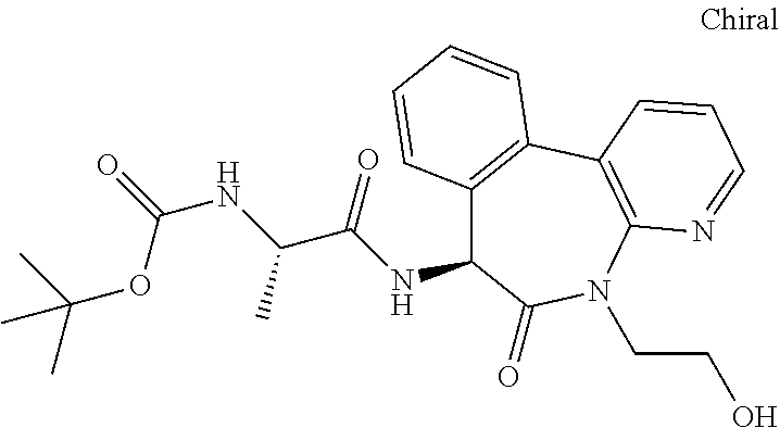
C12=C(C3=C(N=CC=C3)N(CCO)C(=O)C1NC(C(NC(=O)OC(C)(C)C)C)=O)C=CC=C2
